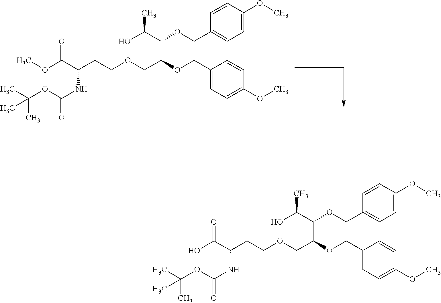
COC(C(NC(OC(C)(C)C)=O)CCOCC(OCC1=CC=C(OC)C=C1)C(C(O)C)OCC1=CC=C(OC)C=C1)=O.OC(C(NC(OC(C)(C)C)=O)CCOCC(OCC1=CC=C(OC)C=C1)C(C(O)C)OCC1=CC=C(OC)C=C1)=O
